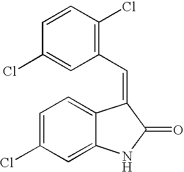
C1(Cl)=C(C=C2C3=CC=C(Cl)C=C3NC2=O)C=C(Cl)C=C1
